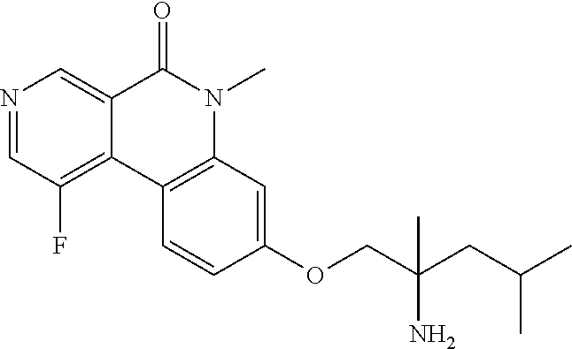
N1=CC(F)=C2C(=C1)C(=O)N(C)C1=C2C=CC(OCC(CC(C)C)(N)C)=C1
